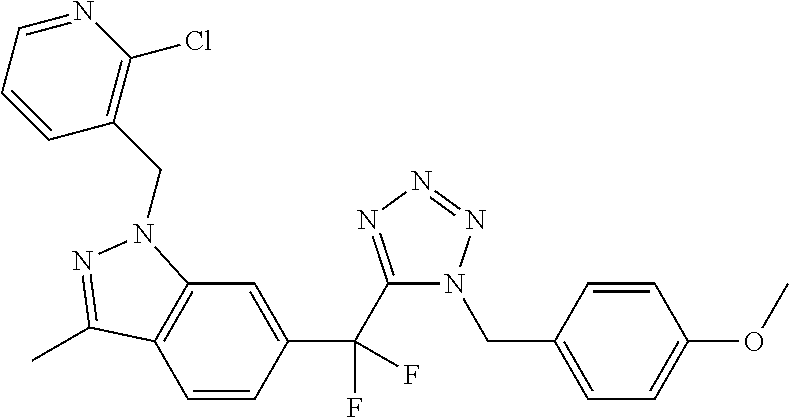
C12=C(C=CC(C(F)(F)C3=NN=NN3CC3=CC=C(OC)C=C3)=C1)C(C)=NN2CC1=C(Cl)N=CC=C1
